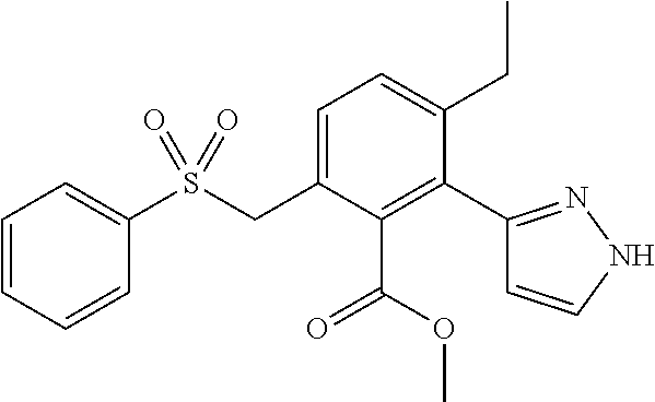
C1=C(CS(C2=CC=CC=C2)(=O)=O)C(C(OC)=O)=C(C2=NNC=C2)C(CC)=C1
